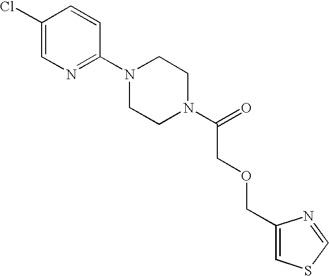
C1(Cl)=CN=C(N2CCN(C(=O)COCC3=CSC=N3)CC2)C=C1
